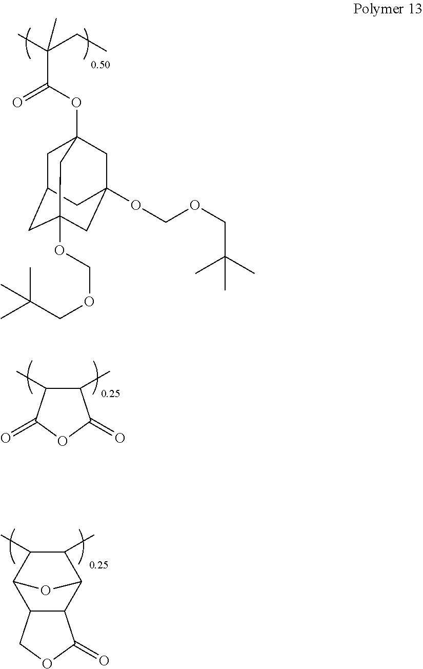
C1C2CC3(OCOCC(C)(C)C)CC(OCOCC(C)(C)C)(CC1(OC(=O)C(C)(CC)C)C3)C2.C1(C)C(C)C(=O)OC1=O.C12C(COC1=O)C1C(C)C(C)C2O1
